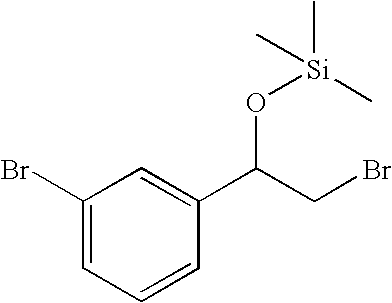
C1(Br)=CC=CC(C(CBr)O[Si](C)(C)C)=C1
